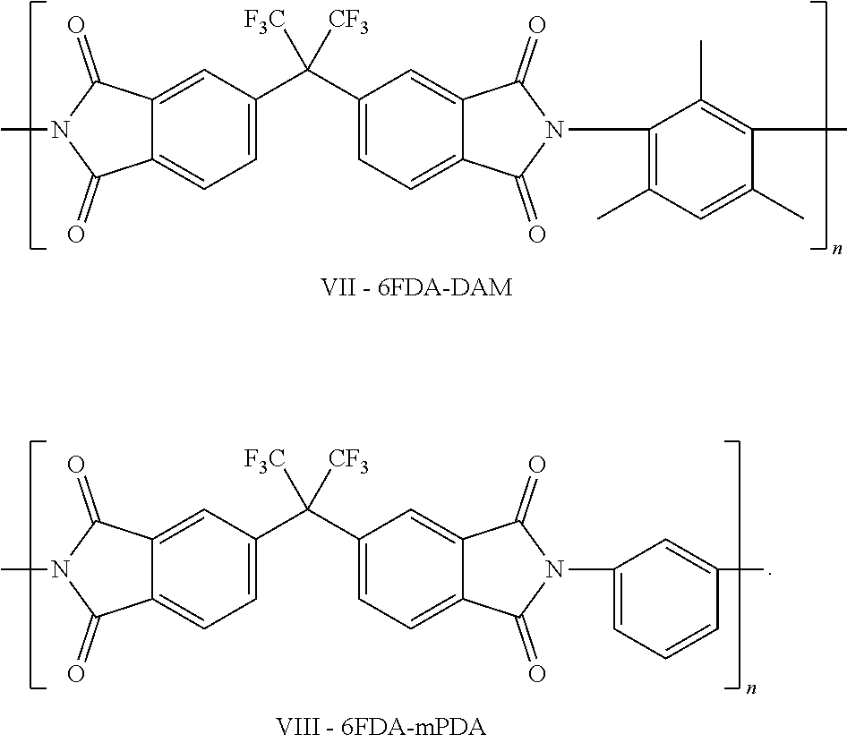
N1(C)C(=O)C2=CC=C(C(C3=CC=C4C(=C3)C(=O)N(C3=C(C)C=C(C)C(C)=C3C)C4=O)([F3C])[CF3])C=C2C1=O.N1(C)C(=O)C2=CC=C(C(C3=CC=C4C(=C3)C(=O)N(C3=CC=CC(C)=C3)C4=O)([F3C])[CF3])C=C2C1=O
